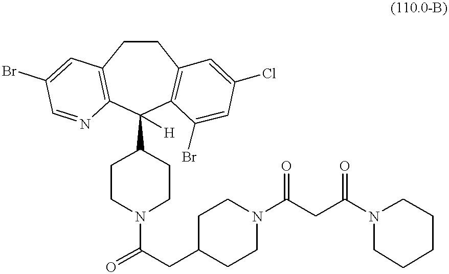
O=C(CC1CCN(C(CC(=O)N2CCCCC2)=O)CC1)N1CCC(C2([H])C3=C(CCC4=C2N=CC(Br)=C4)C=C(Cl)C=C3Br)CC1
